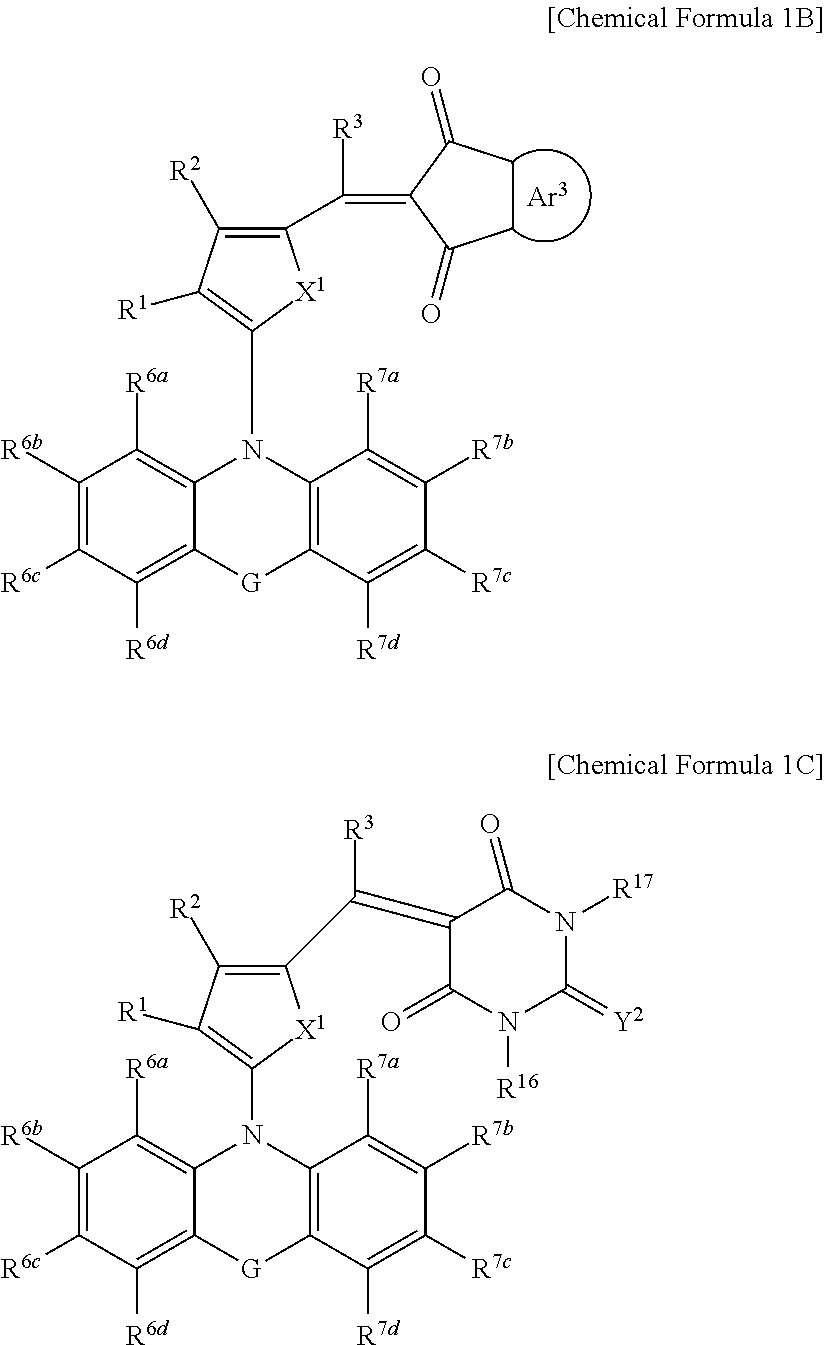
C1([R6b])=C([R6c])C([R6d])=C2C(=C1[R6a])N(C1=C([R1])C([R2])=C(C([R3])=C3C(=O)CCC3=O)[X1]1)C1=C([G]2)C([R7d])=C([R7c])C([R7b])=C1[R7a].C1([R6b])=C([R6c])C([R6d])=C2C(=C1[R6a])N(C1=C([R1])C([R2])=C(C([R3])=C3C(=O)N([R16])C(=[Y2])N([R17])C3=O)[X1]1)C1=C([G]2)C([R7d])=C([R7c])C([R7b])=C1[R7a]
